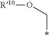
C(*)O[R10]
